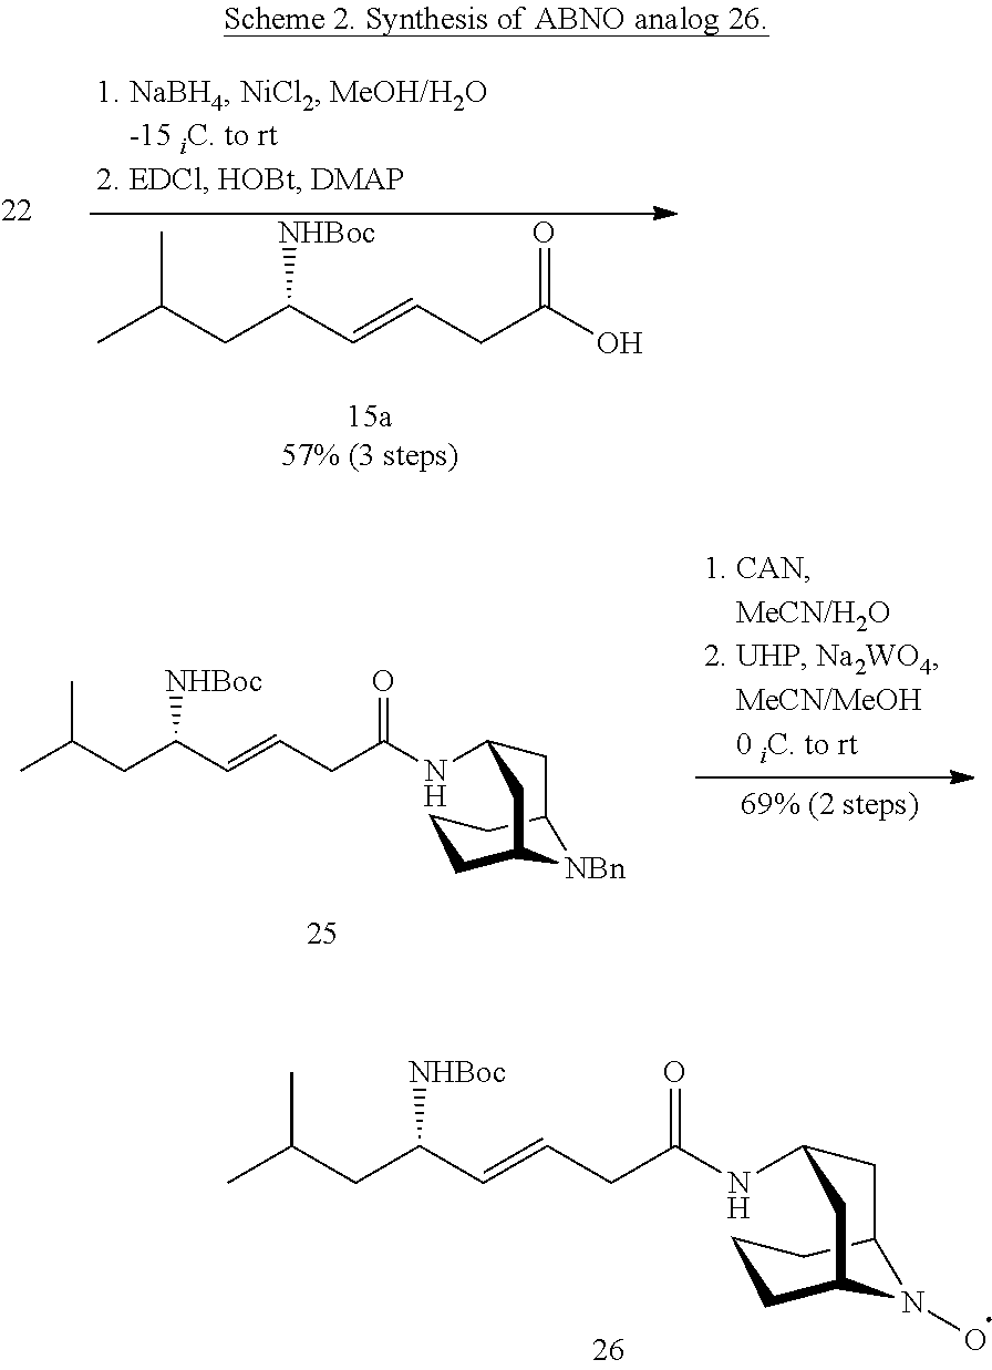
C1CC2N(O)C(C1)CC(NC(CC=CC(CC(C)C)[NHBoc])=O)C2.CC(CC(C=CCC(O)=O)[NHBoc])C.CC(CC(C=CCC(NC1CC2CCCC([NBn]2)C1)=O)[NHBoc])C
